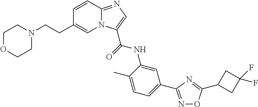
C1=CC2=NC=C(C(=O)NC3=CC(C4=NOC(C5CC(F)(F)C5)=N4)=CC=C3C)N2C=C1CCN1CCOCC1
